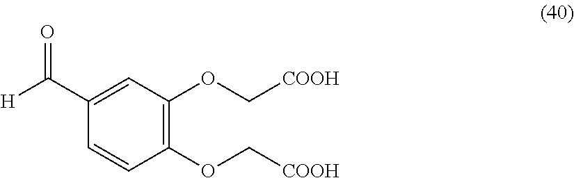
C1(OC[COOH])=C(OC[COOH])C=C(C([H])=O)C=C1
